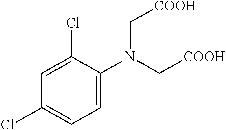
C1=C(N(C[COOH])C[COOH])C(Cl)=CC(Cl)=C1
